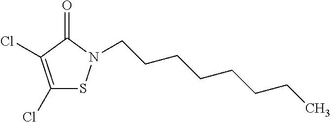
C1(Cl)=C(Cl)C(=O)N(CCCCCCCC)S1
